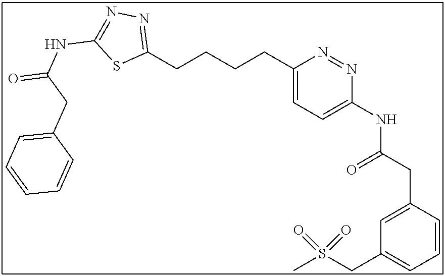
C1(CCCCC2=NN=C(NC(=O)CC3=CC=CC=C3)S2)=CC=C(NC(CC2=CC(CS(C)(=O)=O)=CC=C2)=O)N=N1
